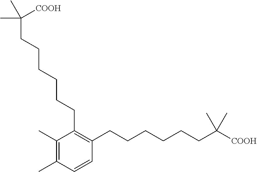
C1(C)=C(C)C=CC(CCCCCCC([COOH])(C)C)=C1CCCCCCC(C)([COOH])C
